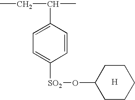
C1=C(C(C)CC)C=CC([SO2]OC2CCCCC2)=C1.[H]
